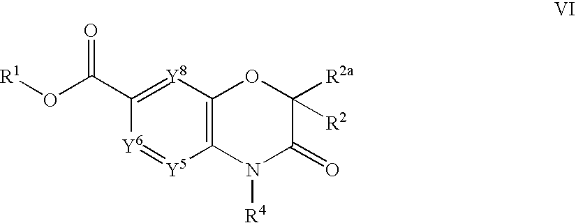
C1(C(O[R1])=O)=[Y8]C2=C([Y5]=[Y6]1)N([R4])C(=O)C([R2])([R2a])O2
